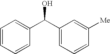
C1=CC=CC(C(C2=CC=CC([Me])=C2)O)=C1
